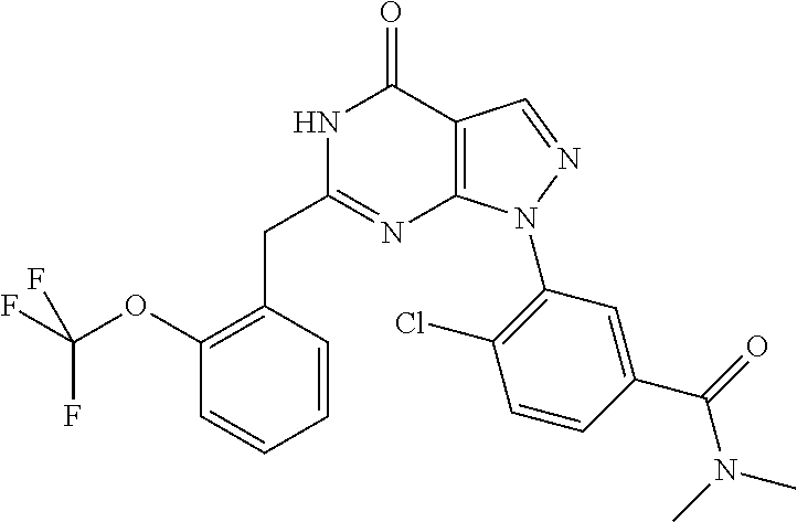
N1C(CC2=C(OC(F)(F)F)C=CC=C2)=NC2=C(C1=O)C=NN2C1=C(Cl)C=CC(C(=O)N(C)C)=C1
